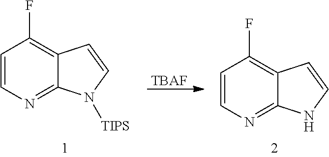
C1=CN=C2C(=C1F)C=CN2[TIPS].[TBAF].C1=CN=C2C(=C1F)C=CN2
